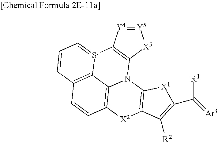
[Y5]1=[Y4]C2=C([X3]1)N1C3=C(C=CC4=C3[Si]2=CC=C4)[X2]C2=C1[X1]C(C(=[Ar3])[R1])=C2[R2]
